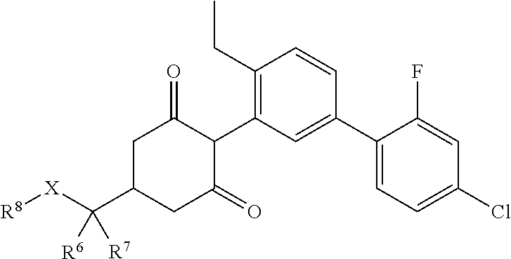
C1C(C([X][R8])([R6])[R7])CC(=O)C(C2=C(CC)C=CC(C3=CC=C(Cl)C=C3F)=C2)C1=O
